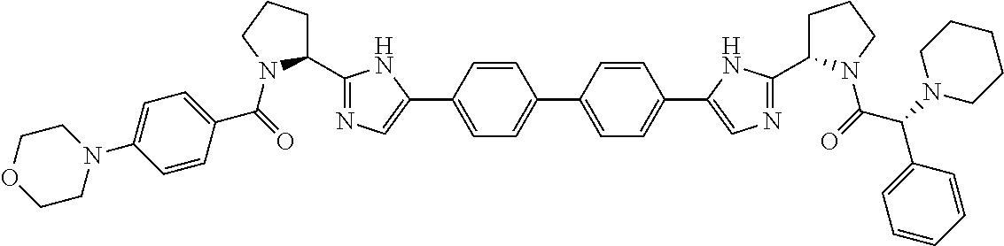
C1=CC(C2=CN=C(C3CCCN3C(C3=CC=C(N4CCOCC4)C=C3)=O)N2)=CC=C1C1=CC=C(C2=CN=C(C3CCCN3C(C(C3=CC=CC=C3)N3CCCCC3)=O)N2)C=C1
